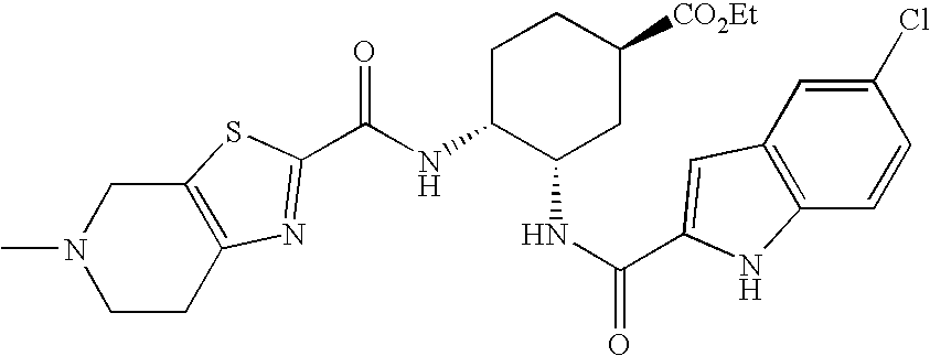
N(C1C(NC(=O)C2=CC3=C(C=CC(Cl)=C3)N2)CC([CO2Et])CC1)C(=O)C1=NC2=C(CN(C)CC2)S1
